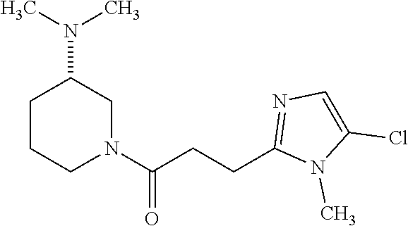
N1(C(CCC2=NC=C(Cl)N2C)=O)CC(N(C)C)CCC1
